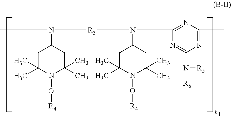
CN([R3]N(C1=NC(C)=NC(N([R5])[R6])=N1)C1CC(C)(C)N(O[R4])C(C)(C)C1)C1CC(C)(C)N(O[R4])C(C)(C)C1
